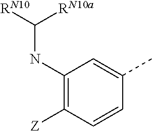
C1(NC([RN10])[RN10a])=C([Z])C=CC(C)=C1
